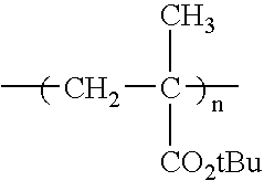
CCC(C)([CO2tBu])C
